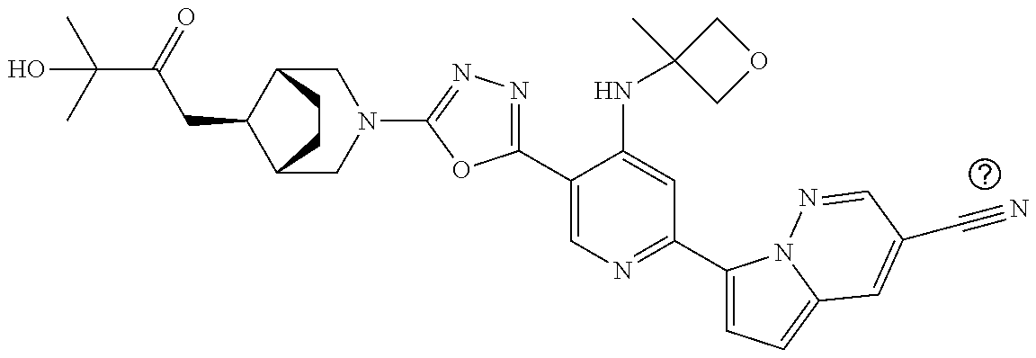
C1(C2=NN=C(N3CC4C(CC(=O)C(C)(C)O)C(C3)CC4)O2)=CN=C(C2=CC=C3N2N=CC(C#N)=C3)C=C1NC1(C)COC1
